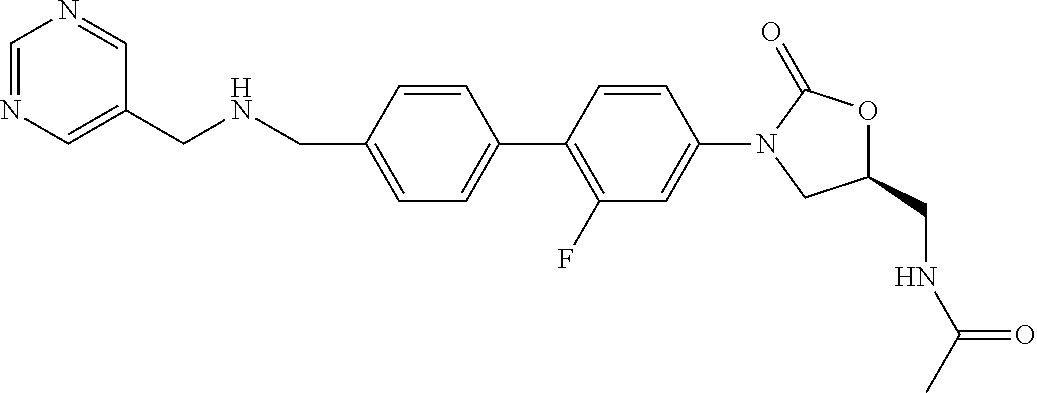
C1(CNC(C)=O)OC(=O)N(C2=CC(F)=C(C3=CC=C(CNCC4=CN=CN=C4)C=C3)C=C2)C1
